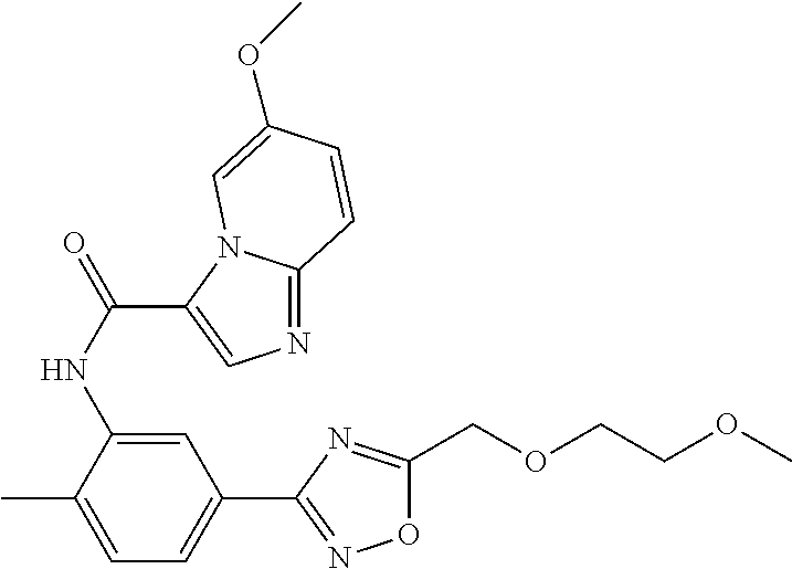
C1=C(NC(C2=CN=C3N2C=C(OC)C=C3)=O)C(C)=CC=C1C1=NOC(COCCOC)=N1
